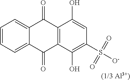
C1=CC=C2C(=C1)C(=O)C1=C(C2=O)C(O)=C(S([O-])(=O)=O)C=C1O.[(1/3 Al3+)]
